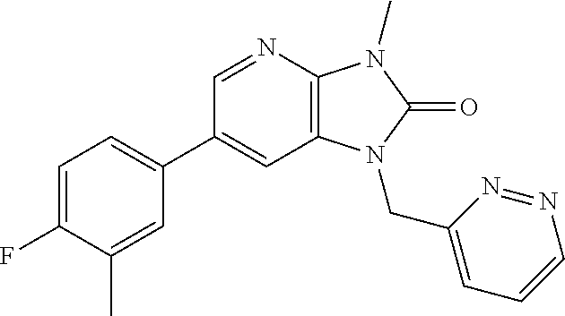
C1=C(F)C(C)=CC(C2=CC3=C(N=C2)N(C)C(=O)N3CC2=CC=CN=N2)=C1
